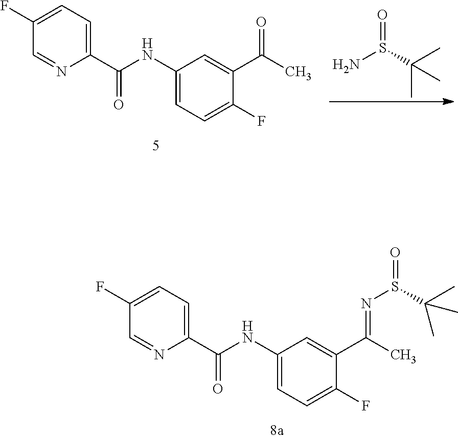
O=S(C(C)(C)C)N.C1(C(NC2=CC=C(F)C(C(C)=O)=C2)=O)=CC=C(F)C=N1.C1(C(NC2=CC=C(F)C(C(C)=NS(=O)C(C)(C)C)=C2)=O)=CC=C(F)C=N1
